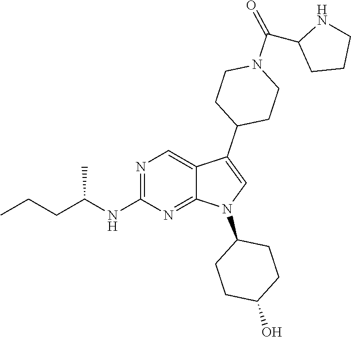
N1=C(NC(CCC)C)N=C2C(=C1)C(C1CCN(C(C3CCCN3)=O)CC1)=CN2C1CCC(O)CC1
